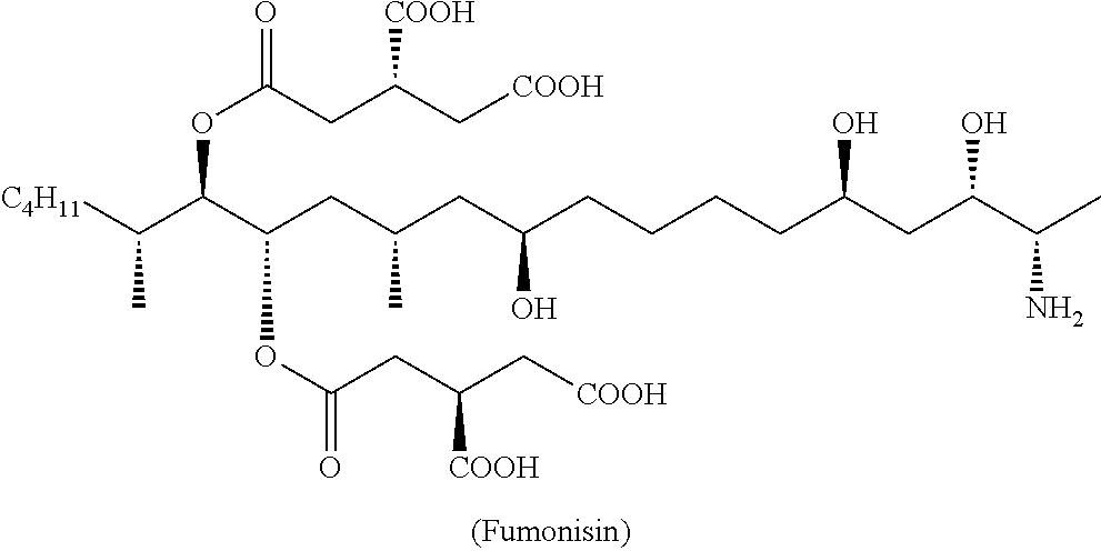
[C4H11]C(C(C(CC(CC(CCCCC(CC(C(C)N)O)O)O)C)OC(=O)CC(C[COOH])[COOH])OC(=O)CC(C[COOH])[COOH])C
